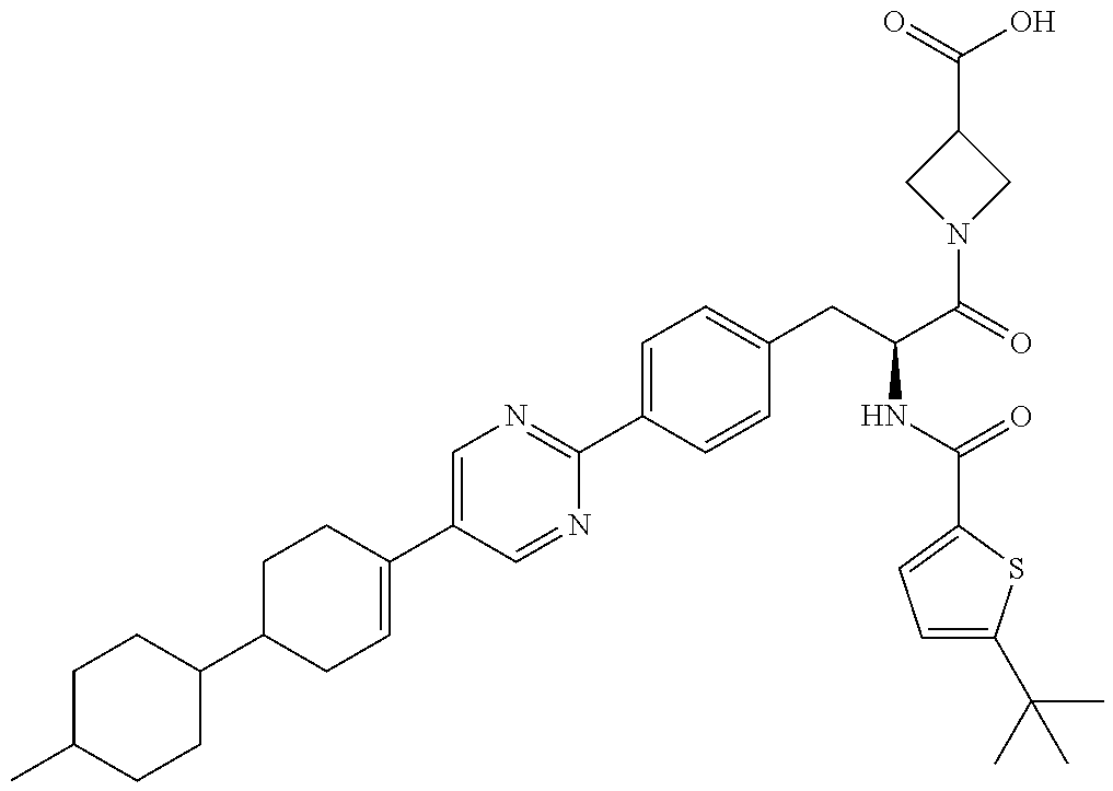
C1C(C2CCC(C)CC2)CC=C(C2=CN=C(C3=CC=C(CC(C(=O)N4CC(C(=O)O)C4)NC(=O)C4=CC=C(C(C)(C)C)S4)C=C3)N=C2)C1
